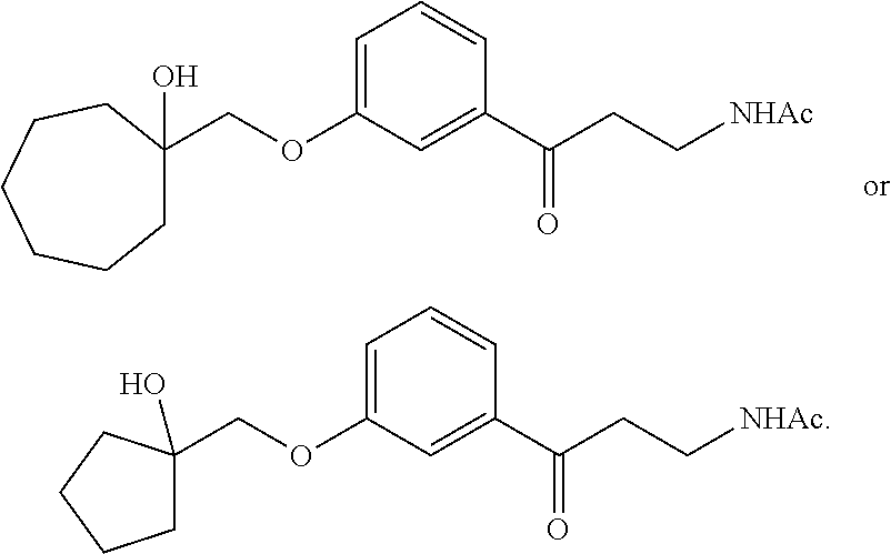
C1=C(OCC2(O)CCCCCC2)C=C(C(CC[NHAc])=O)C=C1.C1=C(OCC2(O)CCCC2)C=C(C(CC[NHAc])=O)C=C1
